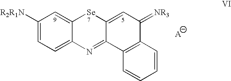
C1([R2R1N])=CC=C2C(=C1)[Se]C1=CC(=[NR3])C3=C(C1=N2)C=CC=C3
